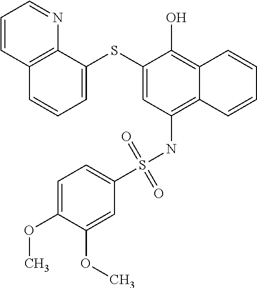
C12=C(NS(C3=CC=C(OC)C(OC)=C3)(=O)=O)C=C(SC3=CC=CC4=C3N=CC=C4)C(O)=C1C=CC=C2
